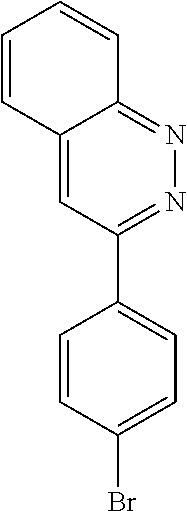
C1=C2C(=NN=C1C1=CC=C(Br)C=C1)C=CC=C2
